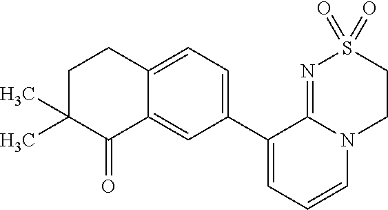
C12=CC=C(C3=CC=CN4C3=NS(=O)(=O)CC4)C=C1C(=O)C(C)(C)CC2
